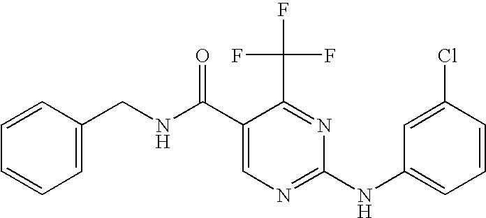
C1=CC(CNC(C2=CN=C(NC3=CC=CC(Cl)=C3)N=C2C(F)(F)F)=O)=CC=C1
